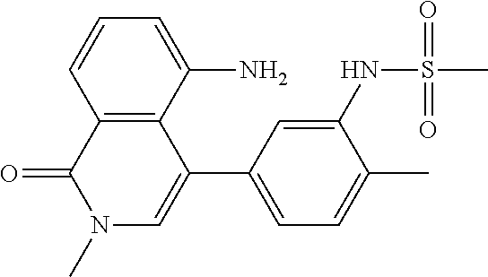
C12=C(C(C3=CC=C(C)C(NS(C)(=O)=O)=C3)=CN(C)C1=O)C(N)=CC=C2
